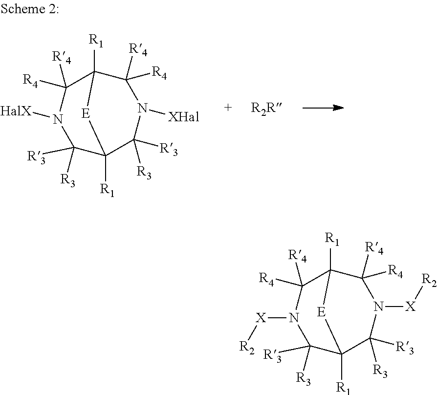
C12([R1])C([R4])([R4])N([HalX])C([R3])([R3])C([R1])(C([R3])([R3])N([XHal])C1([R4])[R4])[E]2.C12([R1])C([R4])([R4])N([X][R2])C([R3])([R3])C([R1])(C([R3])([R3])N([X][R2])C1([R4])[R4])[E]2
